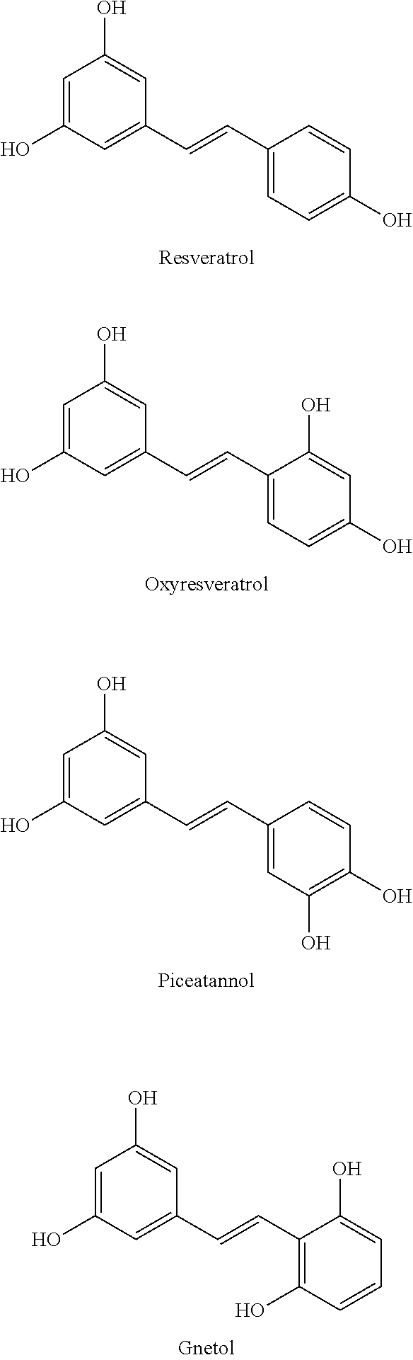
C1=C(O)C=C(C=CC2=CC=C(O)C=C2)C=C1O.C1=C(O)C=C(C=CC2=CC=C(O)C=C2O)C=C1O.C1=C(O)C=C(C=CC2=CC(O)=C(O)C=C2)C=C1O.C1=C(O)C=C(C=CC2=C(O)C=CC=C2O)C=C1O
